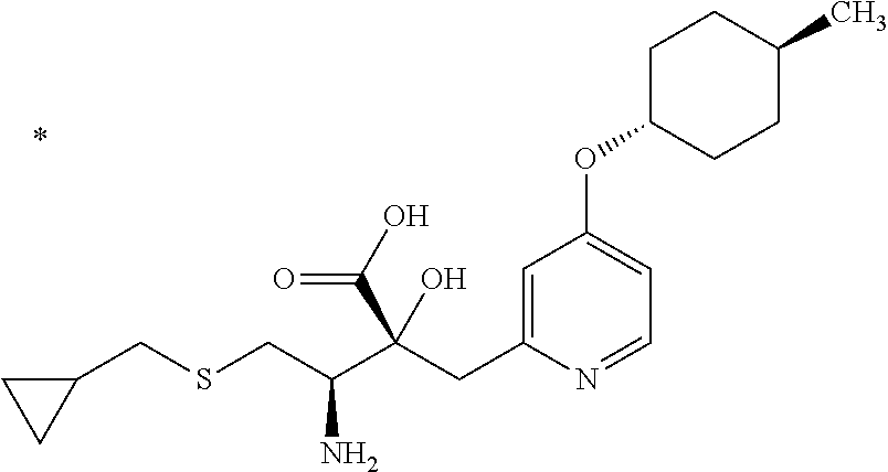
C1=NC(CC(C(CSCC2CC2)N)(C(O)=O)O)=CC(OC2CCC(C)CC2)=C1
